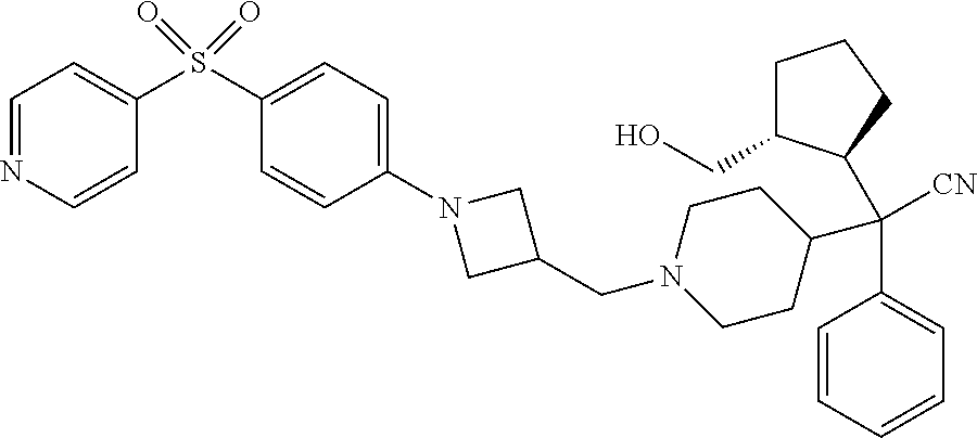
C1=CC=CC=C1C(C1C(CO)CCC1)(C1CCN(CC2CN(C3=CC=C(S(=O)(=O)C4=CC=NC=C4)C=C3)C2)CC1)[CN]
